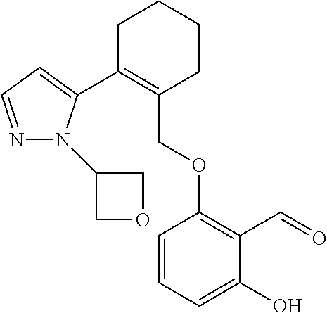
C1C(C2=CC=NN2C2COC2)=C(COC2=C(C=O)C(O)=CC=C2)CCC1
